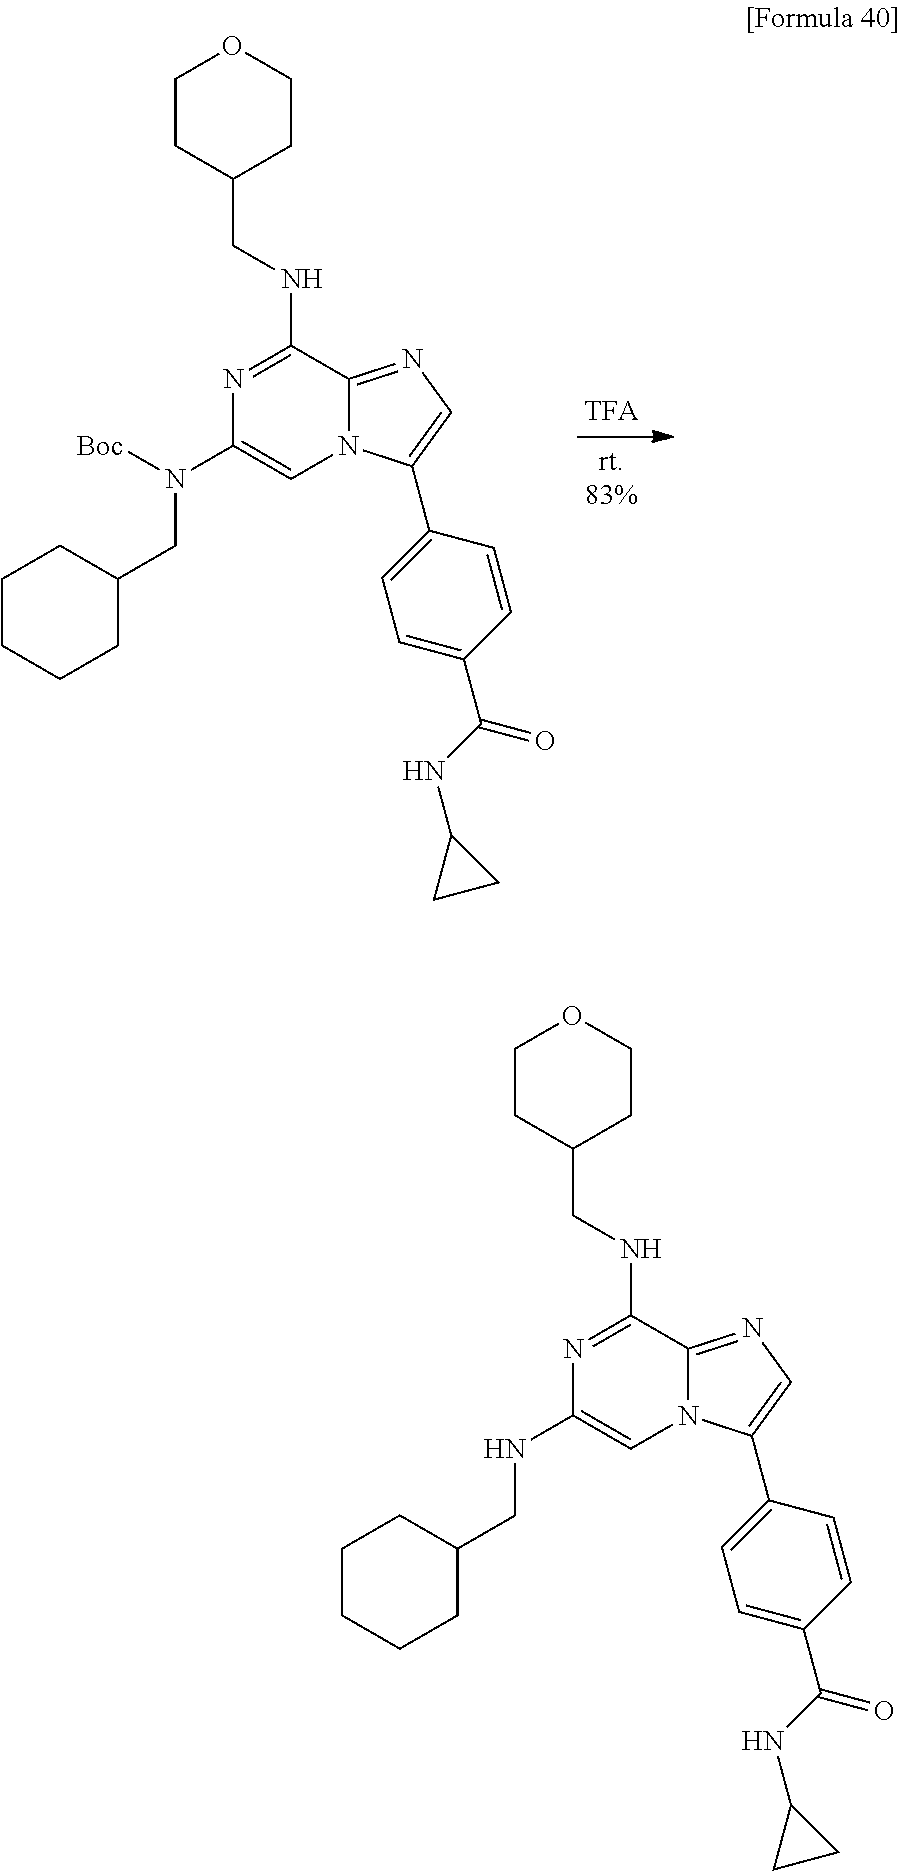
N1=C(NCC2CCOCC2)C2=NC=C(C3=CC=C(C(NC4CC4)=O)C=C3)N2C=C1N(CC1CCCCC1)[Boc].N1=C(NCC2CCOCC2)C2=NC=C(C3=CC=C(C(NC4CC4)=O)C=C3)N2C=C1NCC1CCCCC1
